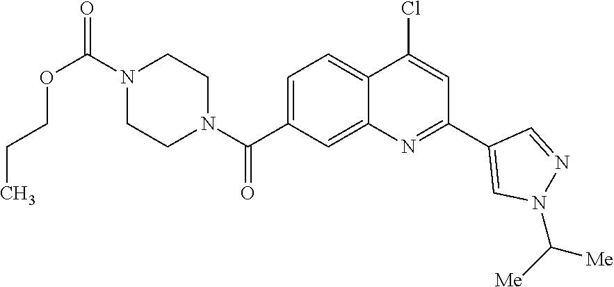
C1=C(C(N2CCN(C(=O)OCCC)CC2)=O)C=C2C(=C1)C(Cl)=CC(C1=CN(C([Me])[Me])N=C1)=N2
